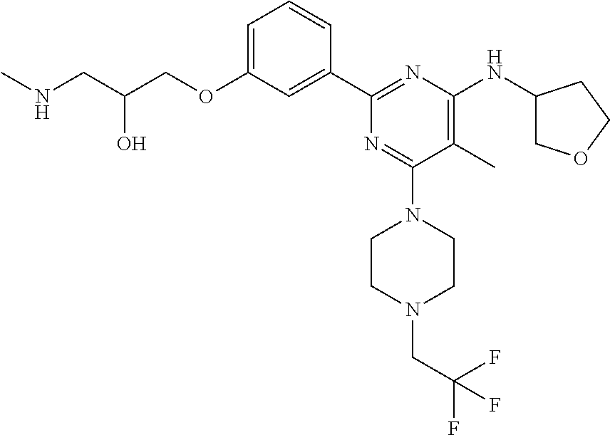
C1=C(OCC(CNC)O)C=C(C2=NC(NC3COCC3)=C(C)C(N3CCN(CC(F)(F)F)CC3)=N2)C=C1
